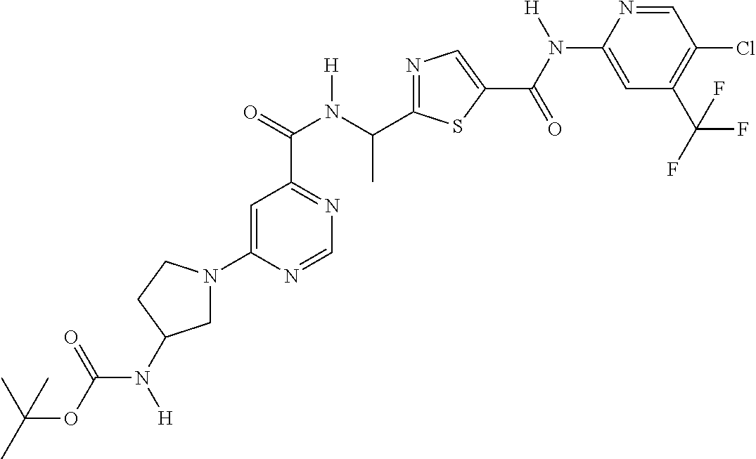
C1=C(N2CC(N([H])C(OC(C)(C)C)=O)CC2)N=CN=C1C(N(C(C1=NC=C(C(=O)N(C2=CC(C(F)(F)F)=C(Cl)C=N2)[H])S1)C)[H])=O
